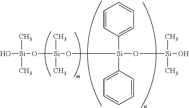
O[Si](O[Si](O[Si](O[Si](O)(C)C)(C1=CC=CC=C1)C1=CC=CC=C1)(C)C)(C)C
